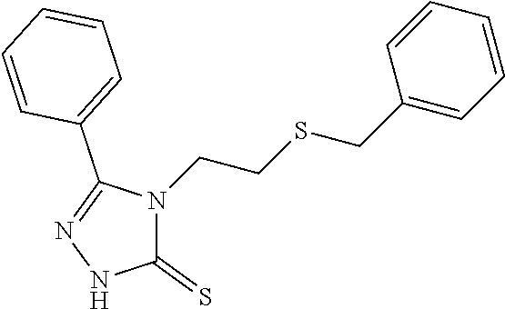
C1(=S)N(CCSCC2=CC=CC=C2)C(C2=CC=CC=C2)=NN1
